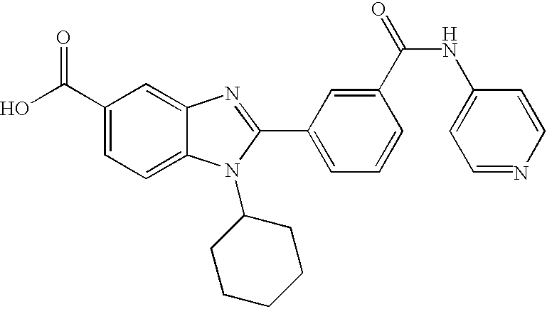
OC(C1=CC=C2C(=C1)N=C(C1=CC=CC(C(=O)NC3=CC=NC=C3)=C1)N2C1CCCCC1)=O
